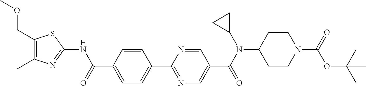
C1(C(=O)NC2=NC(C)=C(COC)S2)=CC=C(C2=NC=C(C(N(C3CC3)C3CCN(C(=O)OC(C)(C)C)CC3)=O)C=N2)C=C1
